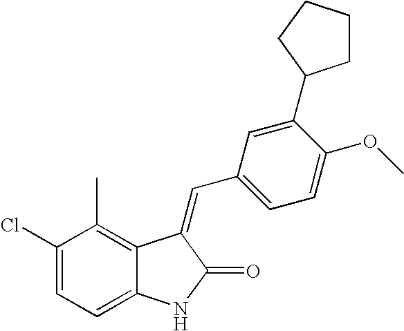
C1(Cl)=CC=C2C(=C1C)C(=CC1=CC=C(OC)C(C3CCCC3)=C1)C(=O)N2
